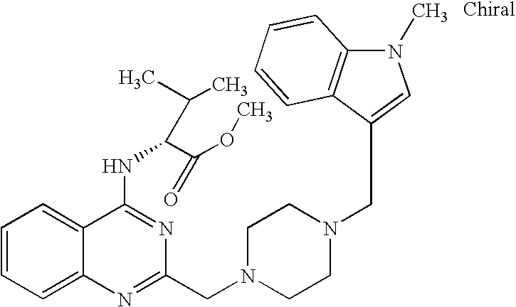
C1=CC=C2C(=C1)C(NC(C(OC)=O)C(C)C)=NC(CN1CCN(CC3=CN(C)C4=C3C=CC=C4)CC1)=N2
